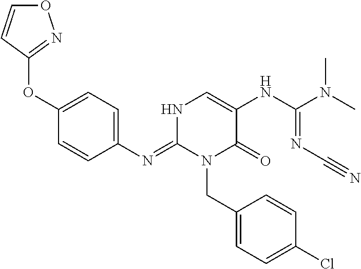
C1(N=C2N(CC3=CC=C(Cl)C=C3)C(=O)C(NC(=NC#N)N(C)C)=CN2)=CC=C(OC2=NOC=C2)C=C1
